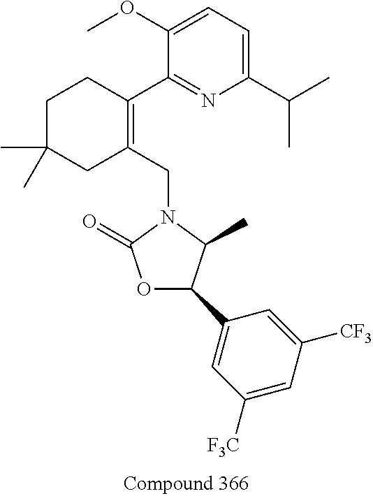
C1(OC)=CC=C(C(C)C)N=C1C1=C(CN2C(=O)OC(C3=CC([F3C])=CC([CF3])=C3)C2C)CC(C)(C)CC1
